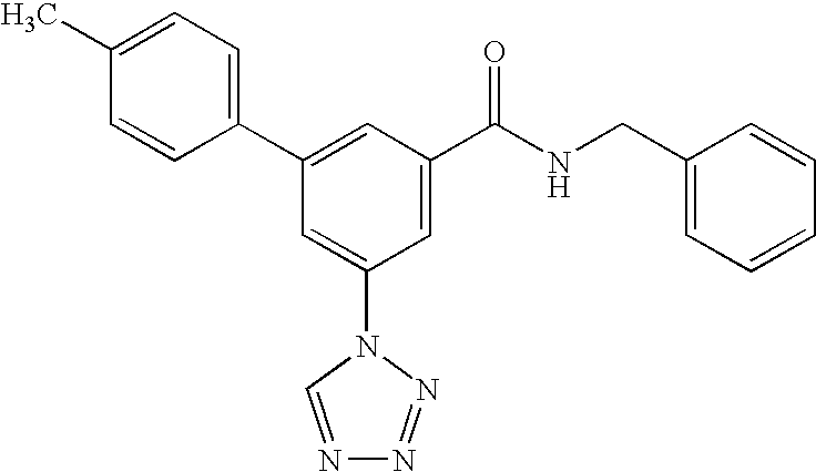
C1(C2=CC(C(NCC3=CC=CC=C3)=O)=CC(N3C=NN=N3)=C2)=CC=C(C)C=C1
